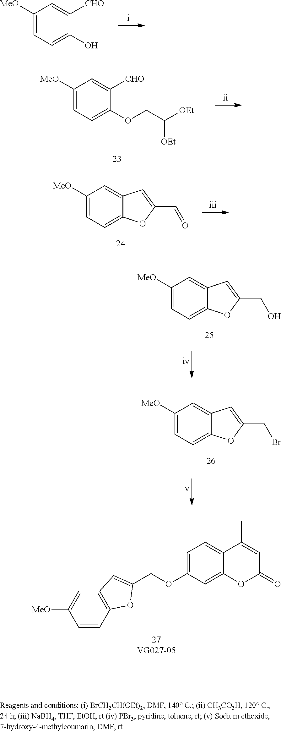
C1([MeO])=CC=C(O)C([CHO])=C1.C1([MeO])=CC=C(OCC([OEt])[OEt])C([CHO])=C1.C1([MeO])=CC=C2C(=C1)C=C(C=O)O2.C1([MeO])=CC=C2C(=C1)C=C(CO)O2.C1([MeO])=CC=C2C(=C1)C=C(CBr)O2.C1=C([MeO])C=CC2=C1C=C(COC1=CC=C3C(=C1)OC(=O)C=C3C)O2
